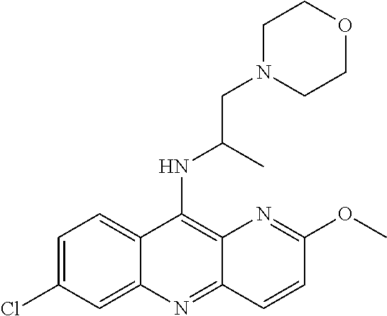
C12=CC=C(Cl)C=C1N=C1C(=C2NC(CN2CCOCC2)C)N=C(OC)C=C1
